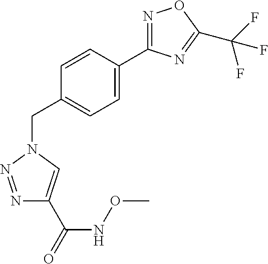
C1(C2=CC=C(CN3C=C(C(=O)NOC)N=N3)C=C2)=NOC(C(F)(F)F)=N1
